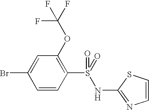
C1=CC(S(=O)(NC2=NC=CS2)=O)=C(OC(F)(F)F)C=C1Br
